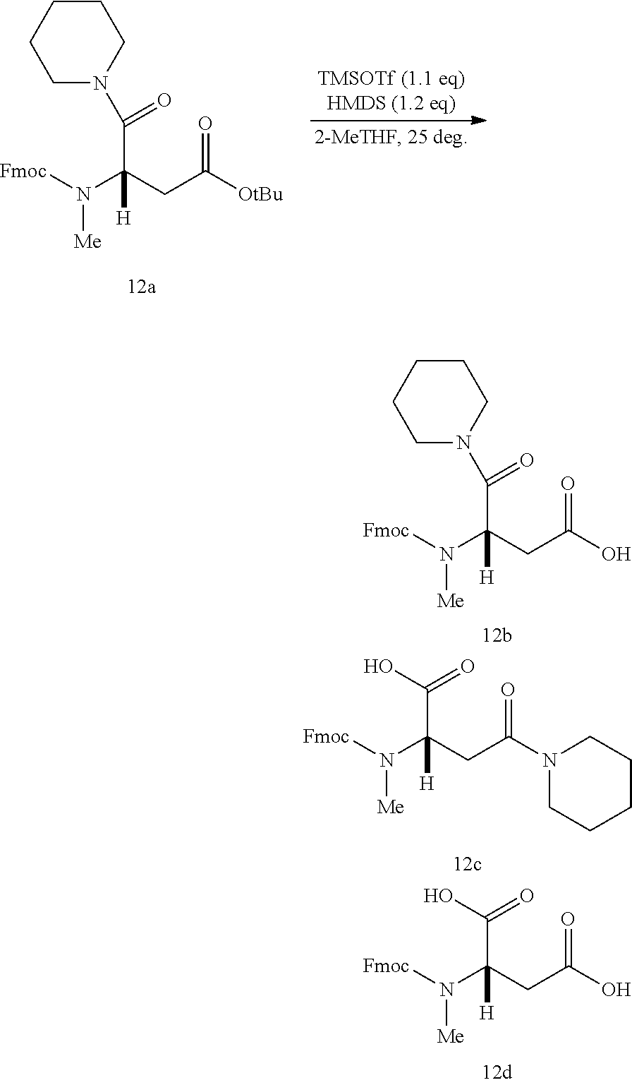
[Fmoc]N(C(CC([OtBu])=O)(C(N1CCCCC1)=O)[H])[Me].[Fmoc]N(C(CC(O)=O)(C(N1CCCCC1)=O)[H])[Me].[Fmoc]N(C(CC(N1CCCCC1)=O)(C(=O)O)[H])[Me].[Fmoc]N(C(CC(O)=O)(C(=O)O)[H])[Me]
